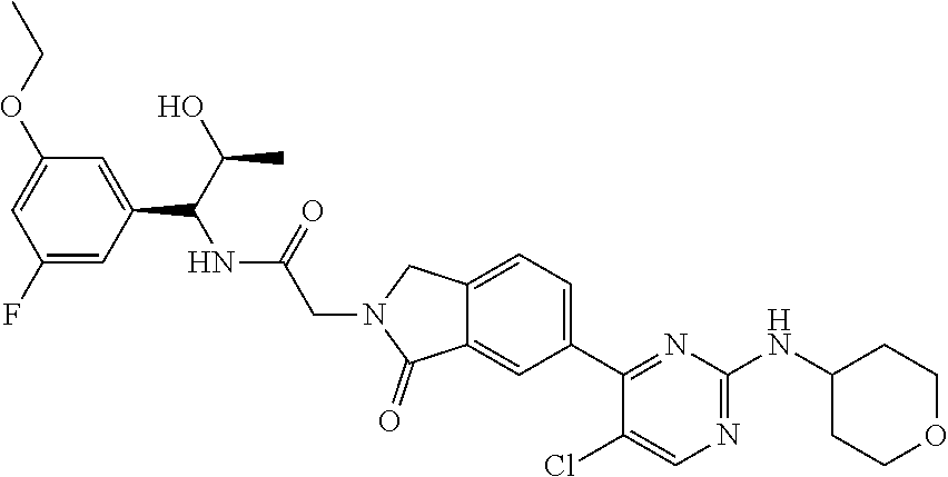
C(N1C(=O)C2=CC(C3=NC(NC4CCOCC4)=NC=C3Cl)=CC=C2C1)C(NC(C1=CC(OCC)=CC(F)=C1)C(O)C)=O
